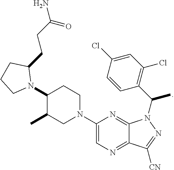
C1(N2C(CCC(N)=O)CCC2)C(C)CN(C2=CN=C3C(=N2)N(C(C)C2=C(Cl)C=C(Cl)C=C2)N=C3[CN])CC1
